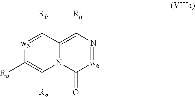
N12C(=C([Ra])N=[w6]C1=O)C([Rb])=[w3]C([Ra])=C2[Ra]
